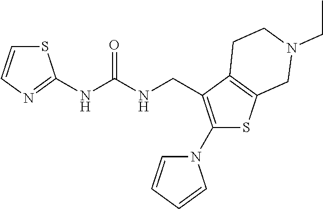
S1C(N2C=CC=C2)=C(CNC(NC2=NC=CS2)=O)C2=C1CN(CC)CC2
